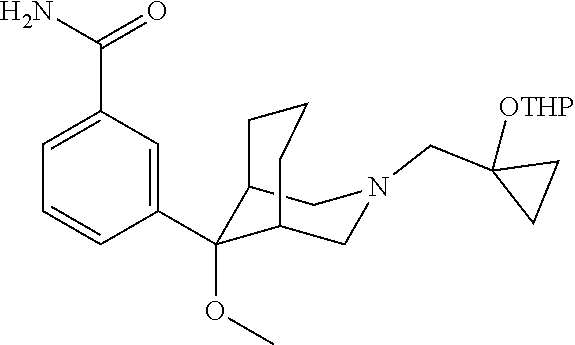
C12C(OC)(C3=CC(C(=O)N)=CC=C3)C(CN(CC3([OTHP])CC3)C1)CCC2
